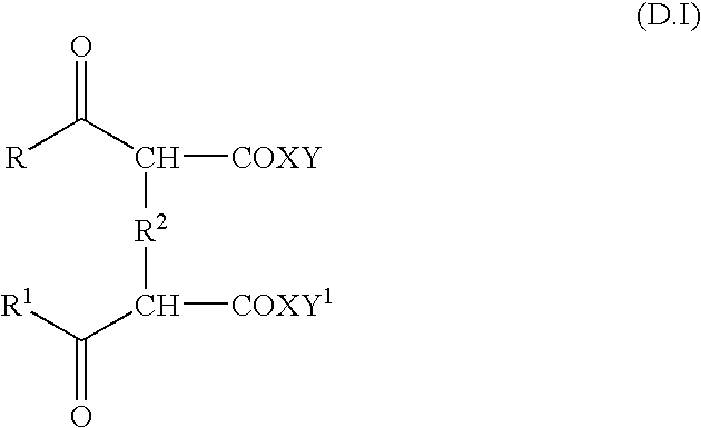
O=C(C([R2]C(C(=O)[R1])[COXY1])[COXY])[R]
